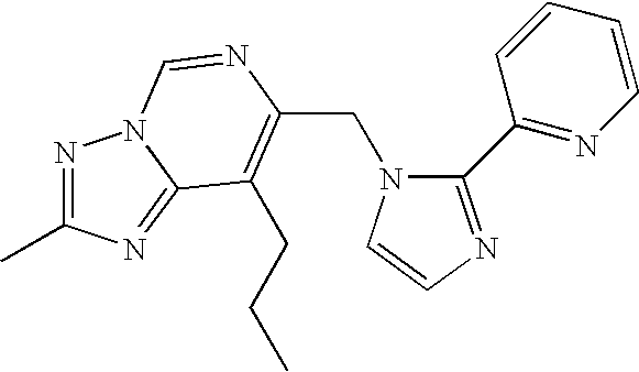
C(N1C(C2=NC=CC=C2)=NC=C1)C1=C(CCC)C2=NC(C)=NN2C=N1
